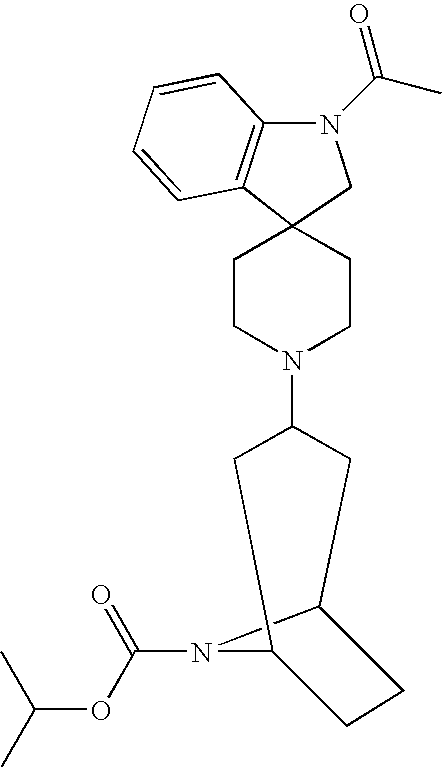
C12(CCN(C3CC4CCC(C3)N4C(OC(C)C)=O)CC1)C1=C(N(C(C)=O)C2)C=CC=C1
